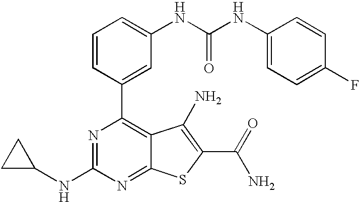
C1=CC(C2=C3C(=NC(NC4CC4)=N2)SC(C(N)=O)=C3N)=CC(NC(NC2=CC=C(F)C=C2)=O)=C1
